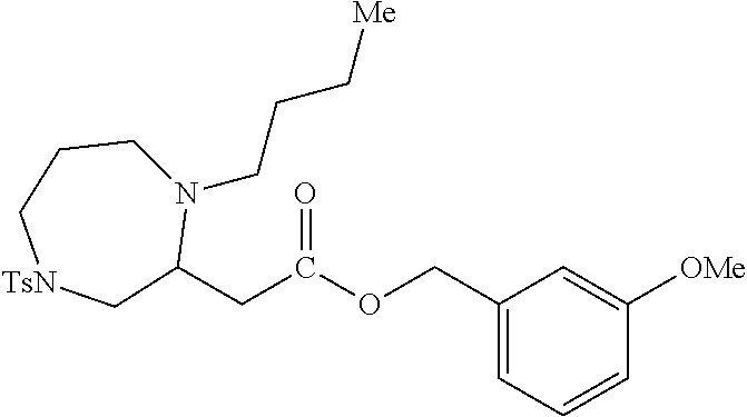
C1(COC(CC2N(CCC[Me])CCC[TsN]C2)=O)=CC=CC([OMe])=C1
